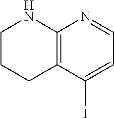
C12=C(C(I)=CC=N1)CCCN2
